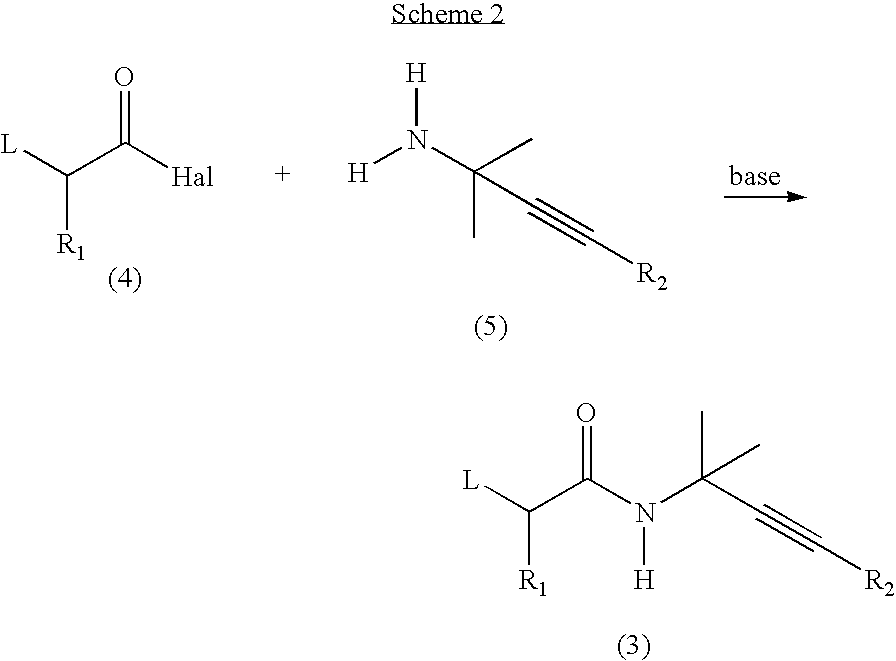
[L]C(C([Hal])=O)[R1].N([H])(C(C)(C)C#C[R2])[H].[L]C(C(N(C(C#C[R2])(C)C)[H])=O)[R1]
